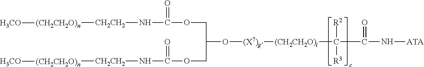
C(OC(N[CH2CH2][(CH2CH2O)n][H3CO])=O)C(COC(=O)N[CH2CH2][(CH2CH2O)n][H3CO])O[(X7)g][(CH2CH2O)i]C(C(N[ATA])=O)([R2])[R3]
